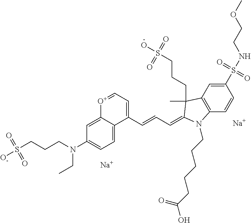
C1=C2C(=CC=C1N(CCCS([O-])(=O)=O)CC)C(C=CC=C1C(C)(CCCS(O)(=O)=O)C3=C(C=CC(S(NCCOC)(=O)=O)=C3)N1CCCCCC(=O)O)=CC=[O+]2.[Na].[Na]
